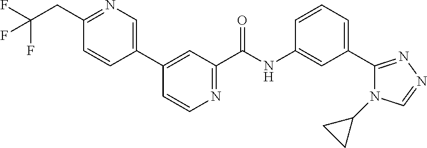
C1=CC=C(C2=NN=CN2C2CC2)C=C1NC(C1=NC=CC(C2=CN=C(CC(F)(F)F)C=C2)=C1)=O
